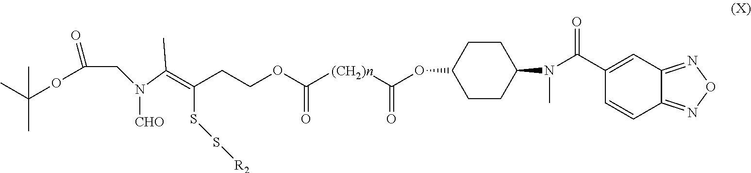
C(N(CC(OC(C)(C)C)=O)[CHO])(C)=C(CCOC([(CH2)n]C(=O)OC1CCC(N(C)C(C2=CC3=NON=C3C=C2)=O)CC1)=O)SS[R2]
